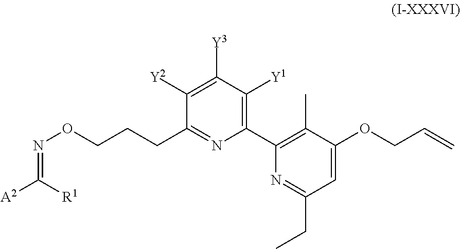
N1=C(CC)C=C(OCC=C)C(C)=C1C1=C([Y1])C([Y3])=C([Y2])C(CCCON=C([A2])[R1])=N1
